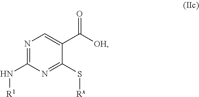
N1=C(N[R1])N=C(S[Rx])C(C([OH])=O)=C1
